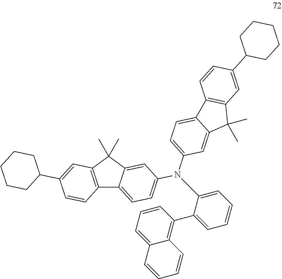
C12=C(C(C)(C)C3=CC(N(C4=CC=CC=C4C4=C5C(=CC=C4)C=CC=C5)C4=CC=C5C(=C4)C(C)(C)C4=C5C=CC(C5CCCCC5)=C4)=CC=C13)C=C(C1CCCCC1)C=C2
